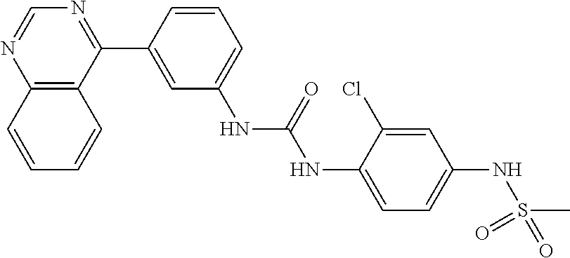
C12=C(C(C3=CC(NC(=O)NC4=CC=C(NS(C)(=O)=O)C=C4Cl)=CC=C3)=NC=N1)C=CC=C2
